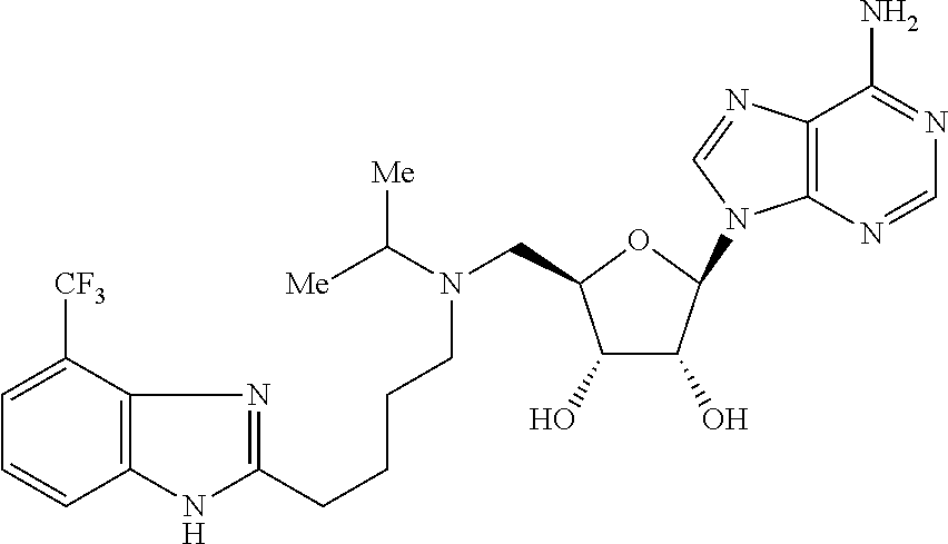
C1=C([CF3])C2=C(C=C1)NC(CCCCN(C([Me])[Me])CC1C(O)C(O)C(N3C4=C(C(N)=NC=N4)N=C3)O1)=N2
